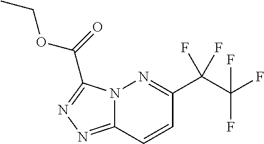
N12C(=NN=C1C(OCC)=O)C=CC(C(C(F)(F)F)(F)F)=N2
